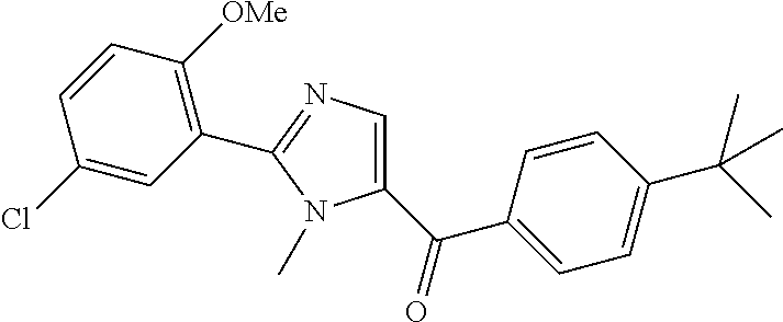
C1=CC(C(C)(C)C)=CC=C1C(C1=CN=C(C2=C([OMe])C=CC(Cl)=C2)N1C)=O
